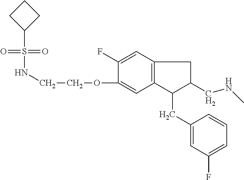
S(=O)(NCCOC1=CC2=C(C=C1F)CC(CNC)C2CC1=CC(F)=CC=C1)(=O)C1CCC1
